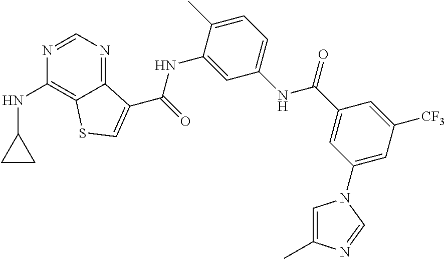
C1=NC(NC2CC2)=C2C(=N1)C(C(NC1=CC(NC(C3=CC(N4C=C(C)N=C4)=CC([CF3])=C3)=O)=CC=C1C)=O)=CS2
